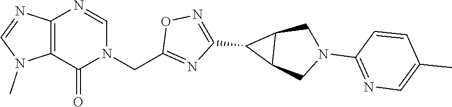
C12=C(N=CN1C)N=CN(CC1=NC(C3C4C3CN(C3=NC=C(C)C=C3)C4)=NO1)C2=O
